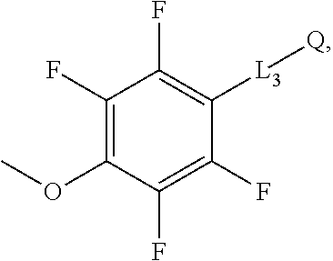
C1(F)=C(OC)C(F)=C(F)C([L3][Q])=C1F
